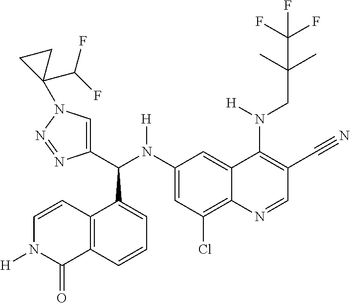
C1(N(C(C2=CN(C3(C(F)F)CC3)N=N2)C2=CC=CC3=C2C=CN([H])C3=O)[H])=CC(Cl)=C2C(=C1)C(N(CC(C)(C)C(F)(F)F)[H])=C(C#N)C=N2
